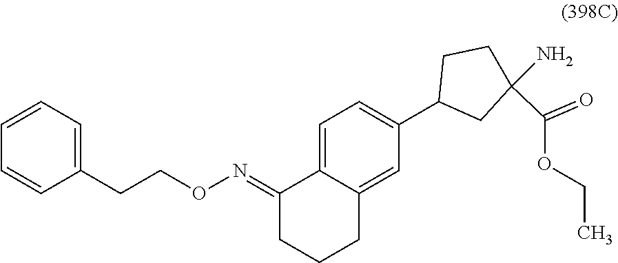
C1=CC=C(CCON=C2CCCC3=CC(C4CC(N)(C(OCC)=O)CC4)=CC=C23)C=C1
